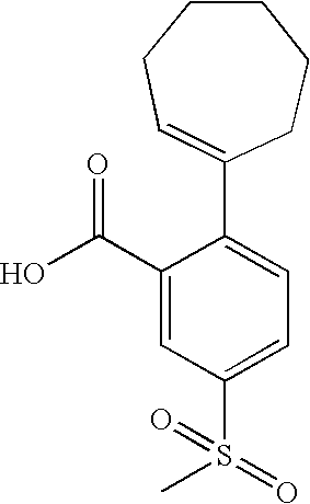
C1(C(O)=O)=CC(S(=O)(C)=O)=CC=C1C1=CCCCCC1
